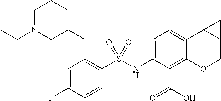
C1=C(NS(C2=C(CC3CCCN(CC)C3)C=C(F)C=C2)(=O)=O)C(C(O)=O)=C2C(=C1)C1C(CO2)C1
